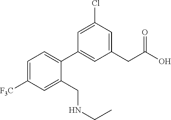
C1=C([F3C])C=C(CNCC)C(C2=CC(CC(O)=O)=CC(Cl)=C2)=C1
